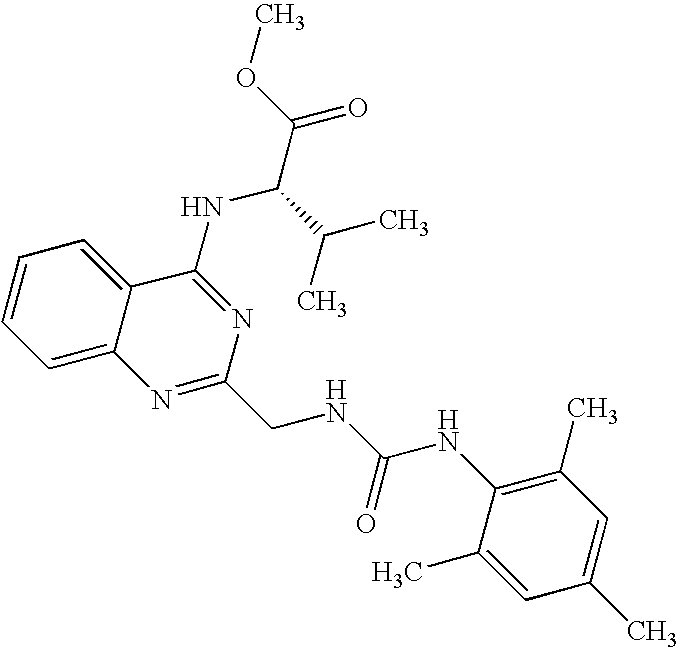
C12=CC=CC=C1C(NC(C(=O)OC)C(C)C)=NC(CNC(NC1=C(C)C=C(C)C=C1C)=O)=N2
